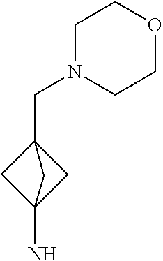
C12(N)CC(CN3CCOCC3)(C1)C2
